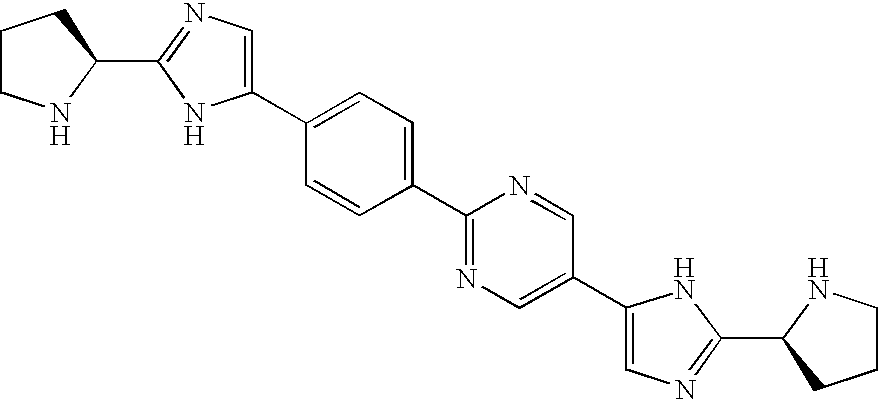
C1CNC(C2=NC=C(C3=CC=C(C4=NC=C(C5=CN=C(C6CCCN6)N5)C=N4)C=C3)N2)C1
